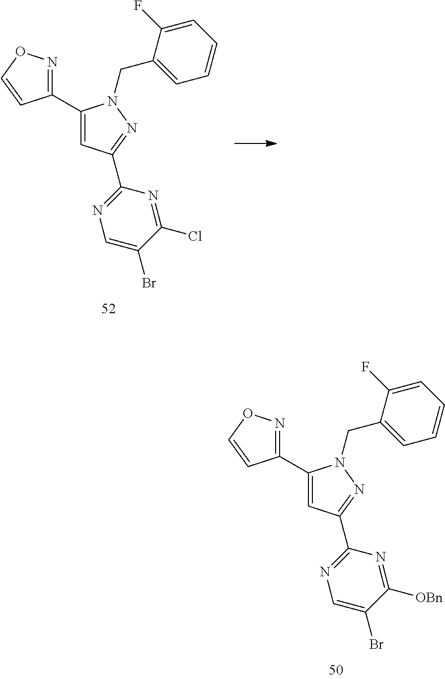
C1=CC=C(F)C(CN2C(C3=NOC=C3)=CC(C3=NC=C(Br)C([OBn])=N3)=N2)=C1.C1=CC=C(F)C(CN2C(C3=NOC=C3)=CC(C3=NC=C(Br)C(Cl)=N3)=N2)=C1
